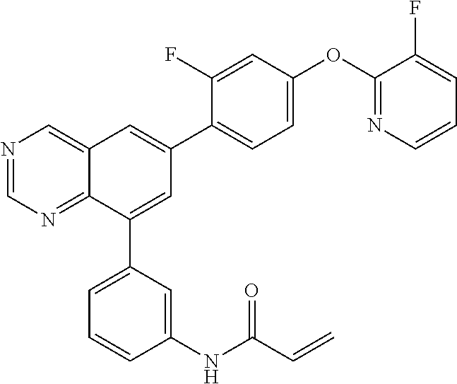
N1=CN=C2C(=C1)C=C(C1=CC=C(OC3=NC=CC=C3F)C=C1F)C=C2C1=CC=CC(NC(C=C)=O)=C1
